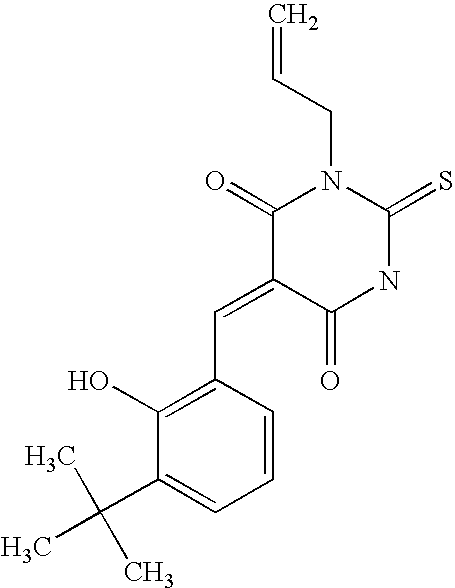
C=CCN1C(=O)C(=CC2=C(O)C(C(C)(C)C)=CC=C2)C(=O)NC1=S
